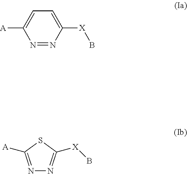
N1=C([A])SC([X]B)=N1.N1=NC([X]B)=CC=C1[A]
